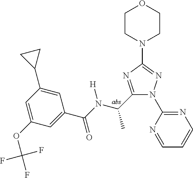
C1(C(N(C(C2=CC(OC(F)(F)F)=CC(C3CC3)=C2)=O)[H])C)=NC(N2CCOCC2)=NN1C1=NC=CC=N1
